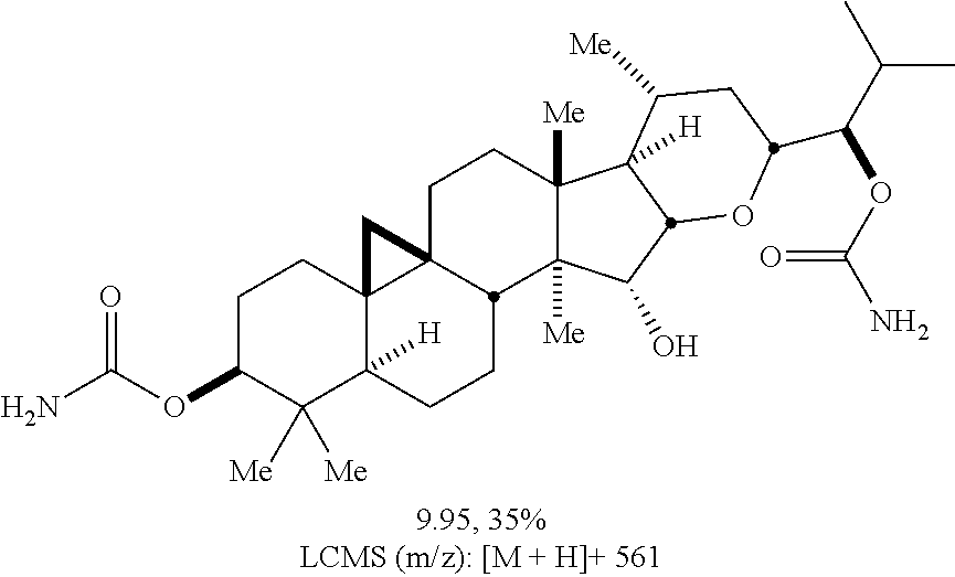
C1(OC(N)=O)C([Me])([Me])C2([H])C3(CC1)C1(CCC4([Me])C([Me])(C(O)C5C4([H])C([Me])CC(C(C(C)C)OC(N)=O)O5)C1CC2)C3
